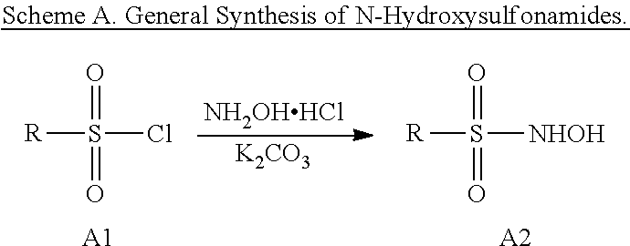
[R]S(Cl)(=O)=O.[A1].[NH2OHHCl].[K2CO3].[R]S([NHOH])(=O)=O.[A2]
